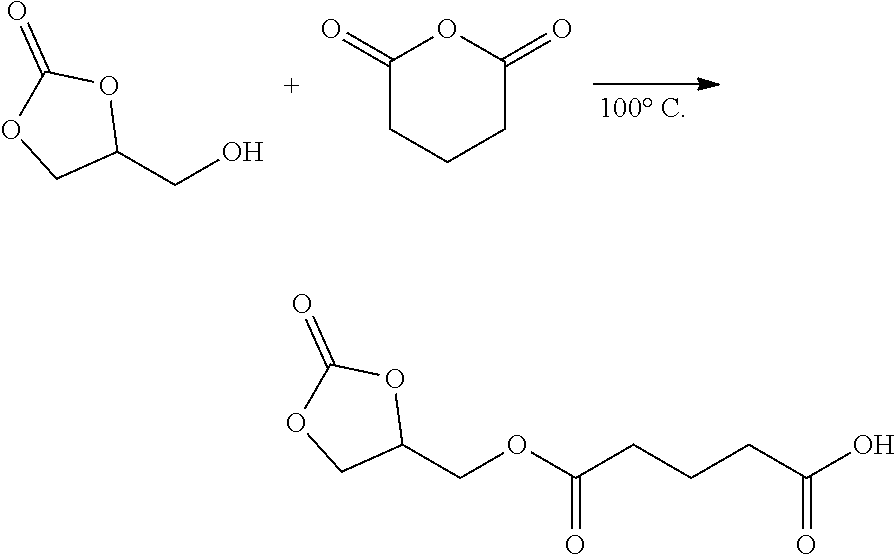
C1(CO)OC(=O)OC1.C1(=O)CCCC(=O)O1.C1(COC(CCCC(O)=O)=O)OC(=O)OC1
